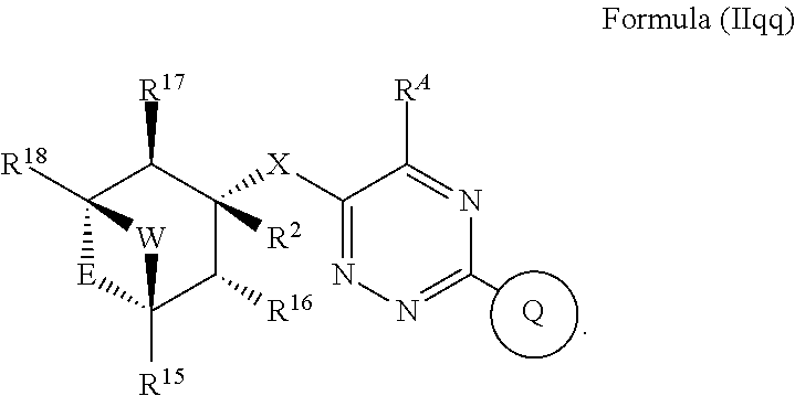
C12([R18])[E]C([R15])(C([R16])C([X]C3=NN=C([Q])N=C3[RA])([R2])C1[R17])[W]2
